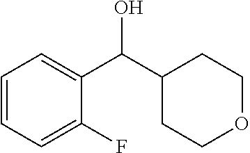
C1=CC=C(F)C(C(C2CCOCC2)O)=C1
